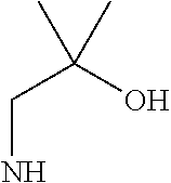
C(O)(CN)(C)C
